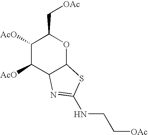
C1([AcO])C([AcO])C2C(OC1C[OAc])SC(NCC[OAc])=N2
